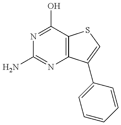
NC1=NC2=C(C(O)=N1)SC=C2C1=CC=CC=C1
